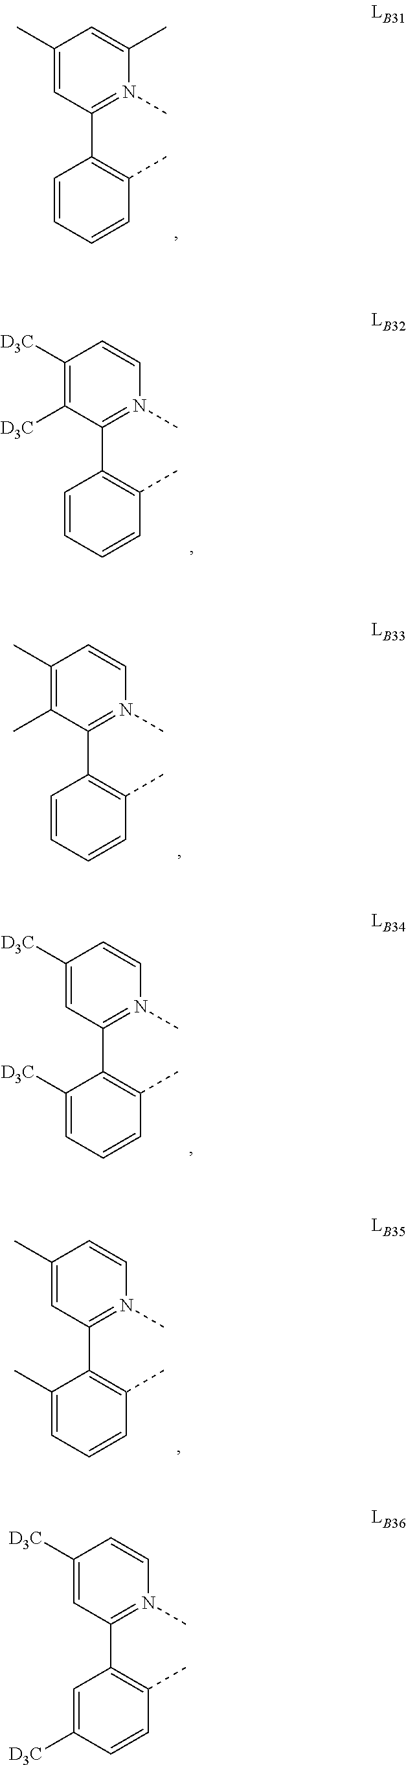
C1(C)=CC(C2=C(C)C=CC=C2)=N(C)C(C)=C1.C1([D3C])=C([D3C])C(C2=C(C)C=CC=C2)=N(C)C=C1.C1(C)=C(C)C(C2=C(C)C=CC=C2)=N(C)C=C1.C1([D3C])=CC(C2=C(C)C=CC=C2[D3C])=N(C)C=C1.C1(C)=CC(C2=C(C)C=CC=C2C)=N(C)C=C1.C1([D3C])=CC(C2=C(C)C=CC([D3C])=C2)=N(C)C=C1
